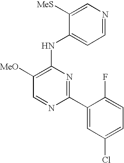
C1=NC(C2=CC(Cl)=CC=C2F)=NC(NC2=CC=NC=C2[MeS])=C1[MeO]
